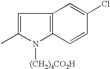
C1=C(C)N([(CH2)4CO2H])C2=C1C=C(Cl)C=C2
